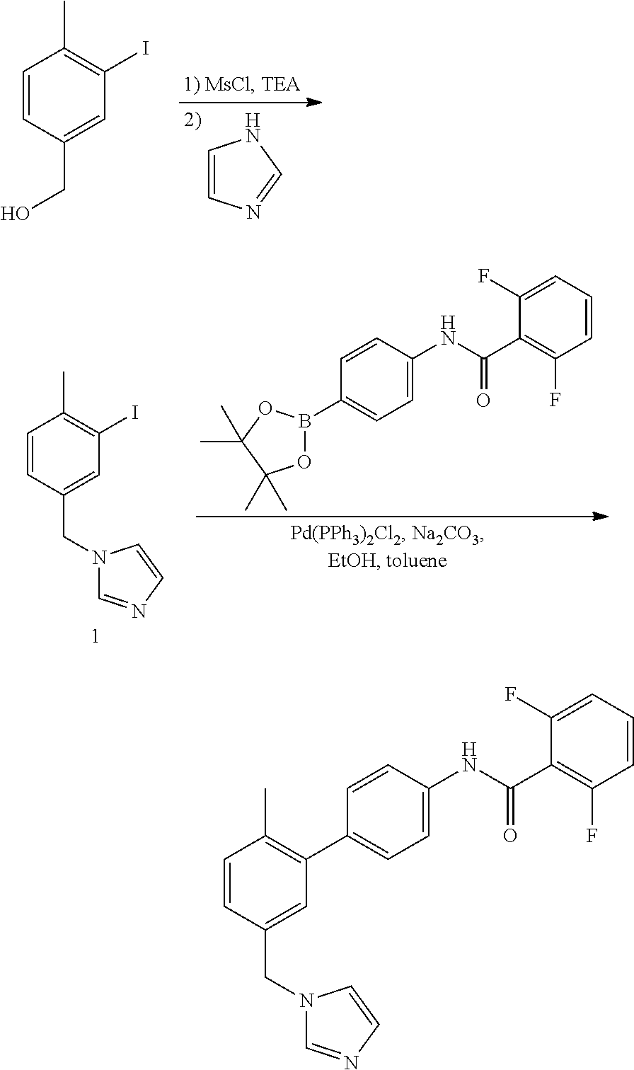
C1=CN=CN1.C1=CC(CO)=CC(I)=C1C.C1=CC(CN2C=NC=C2)=CC(I)=C1C.C1=C(NC(C2=C(F)C=CC=C2F)=O)C=CC(B2OC(C)(C)C(C)(C)O2)=C1.C1=CC(CN2C=NC=C2)=CC(C2=CC=C(NC(C3=C(F)C=CC=C3F)=O)C=C2)=C1C
